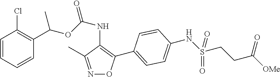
C1=CC=CC(C(OC(NC2=C(C3=CC=C(NS(CCC([OMe])=O)(=O)=O)C=C3)ON=C2C)=O)C)=C1Cl
